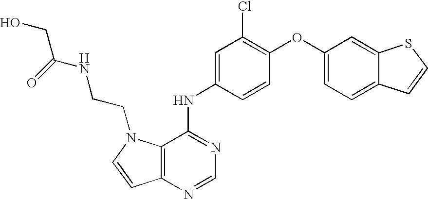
C1=C(NC2=NC=NC3=C2N(CCNC(=O)CO)C=C3)C=CC(OC2=CC=C3C(=C2)SC=C3)=C1Cl
